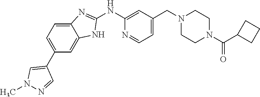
N1(C)N=CC(C2=CC=C3C(=C2)NC(NC2=CC(CN4CCN(C(=O)C5CCC5)CC4)=CC=N2)=N3)=C1
